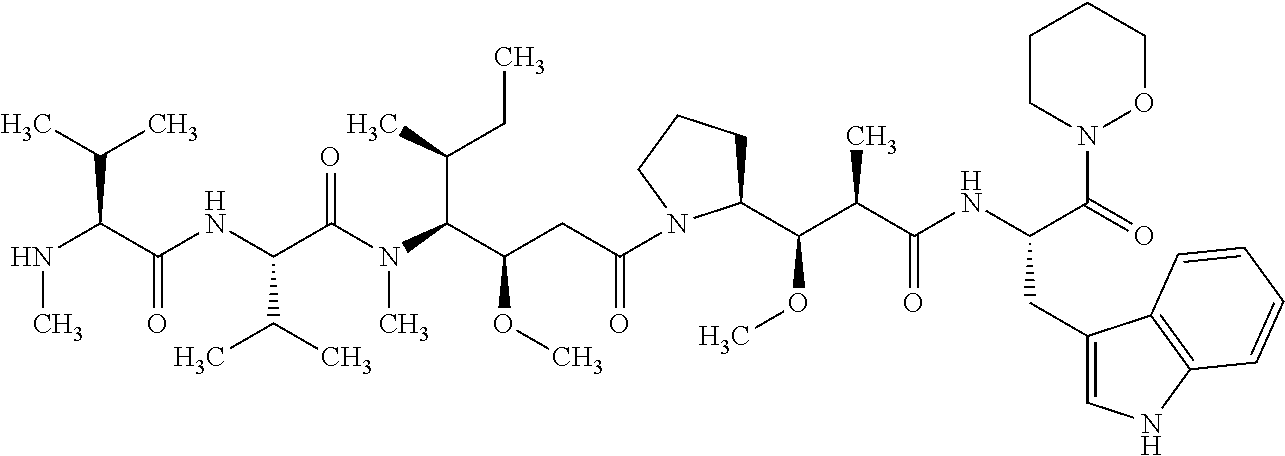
N(C(C(NC(C(N(C(C(CC(=O)N1C(C(C(C(NC(C(N2OCCCC2)=O)CC2=CNC3=C2C=CC=C3)=O)C)OC)CCC1)OC)C(C)CC)C)=O)C(C)C)=O)C(C)C)C
